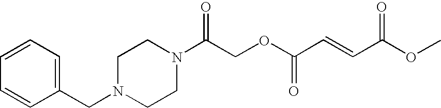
N1(C(COC(=O)C=CC(=O)OC)=O)CCN(CC2=CC=CC=C2)CC1
